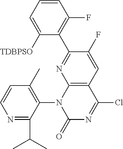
C1=CC(C)=C(N2C(=O)N=C(Cl)C3=C2N=C(C2=C(F)C=CC=C2[TDBPSO])C(F)=C3)C(C(C)C)=N1
